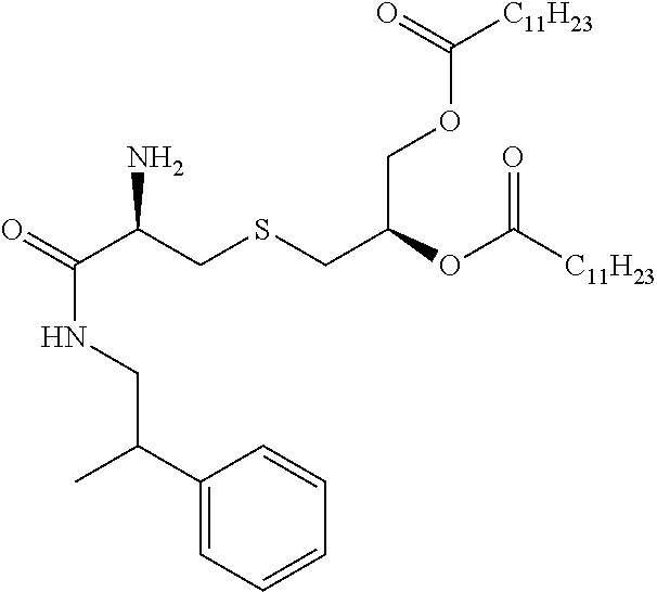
O=C(C(CSCC(OC([C11H23])=O)COC([C11H23])=O)N)NCC(C1=CC=CC=C1)C
